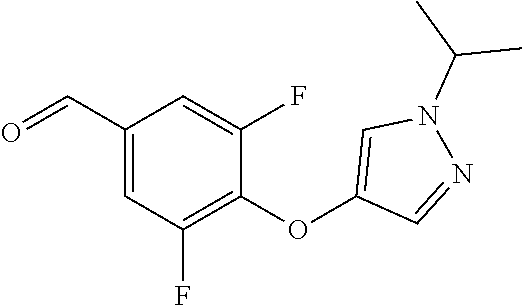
C1(OC2=CN(C(C)C)N=C2)=C(F)C=C(C=O)C=C1F
